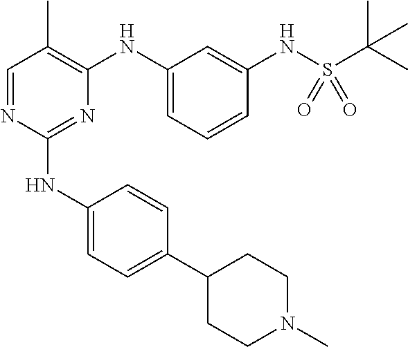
C1(C2=CC=C(NC3=NC(NC4=CC=CC(NS(C(C)(C)C)(=O)=O)=C4)=C(C)C=N3)C=C2)CCN(C)CC1
